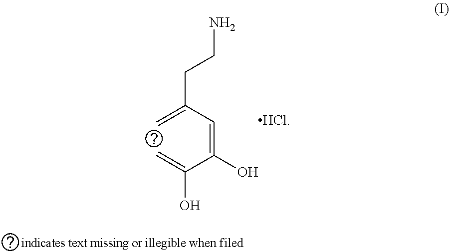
C(=C)(C=C(C(=C)O)O)CCN.[HCl]
